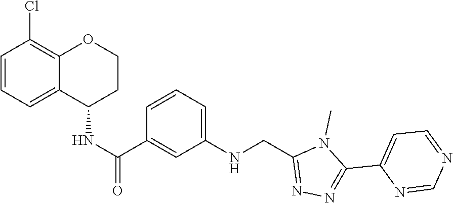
N1=C(C2=CC=NC=N2)N(C)C(CNC2=CC=CC(C(NC3C4=CC=CC(Cl)=C4OCC3)=O)=C2)=N1
